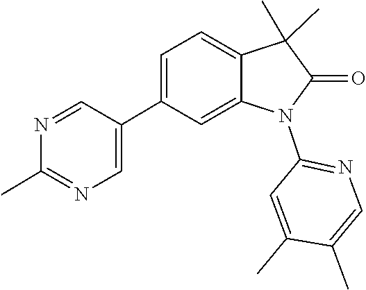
N1=CC(C2=CC=C3C(C)(C)C(=O)N(C4=NC=C(C)C(C)=C4)C3=C2)=CN=C1C
